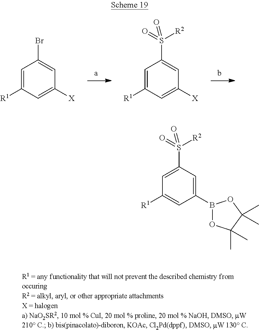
C1=C([R1])C=C([X])C=C1Br.C1=C([R1])C=C([X])C=C1S([R2])(=O)=O.C1=C(S([R2])(=O)=O)C=C(B2OC(C)(C)C(C)(C)O2)C=C1[R1]
